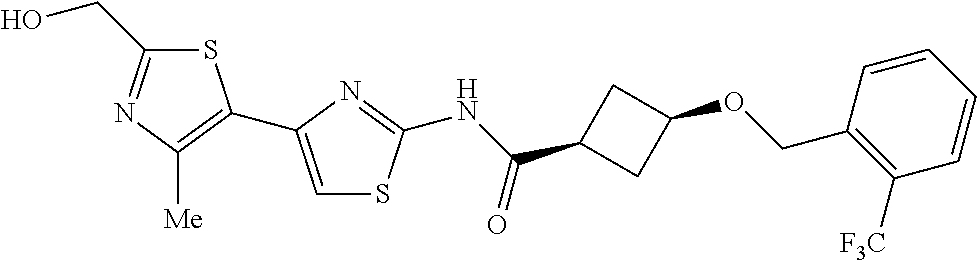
S1C(CO)=NC([Me])=C1C1=CSC(NC(=O)C2CC(OCC3=C([CF3])C=CC=C3)C2)=N1
